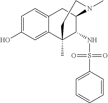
C1=C(O)C=C2C(=C1)CC1C(NS(C3=CC=CC=C3)(=O)=O)C2(C)CCN1C
